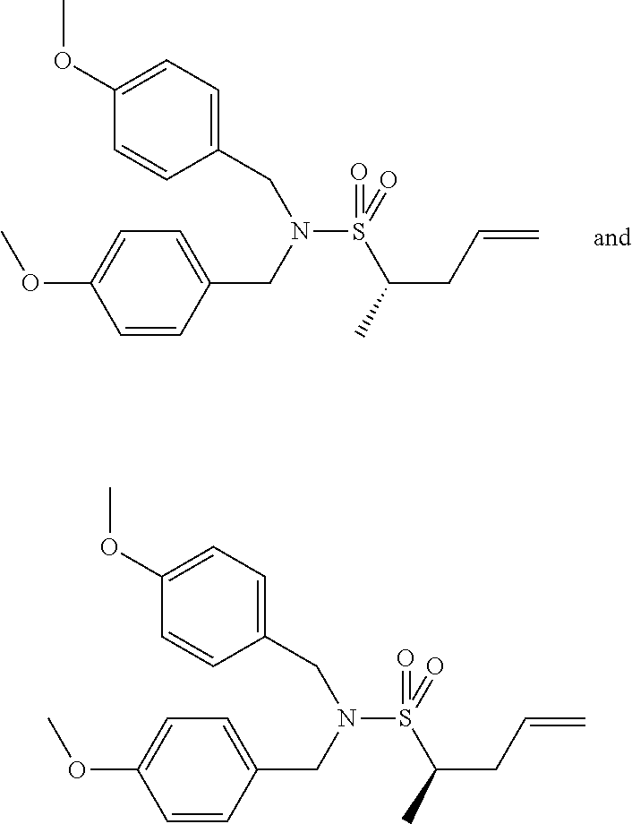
S(C(CC=C)C)(=O)(=O)N(CC1=CC=C(OC)C=C1)CC1=CC=C(OC)C=C1.S(C(CC=C)C)(=O)(=O)N(CC1=CC=C(OC)C=C1)CC1=CC=C(OC)C=C1
